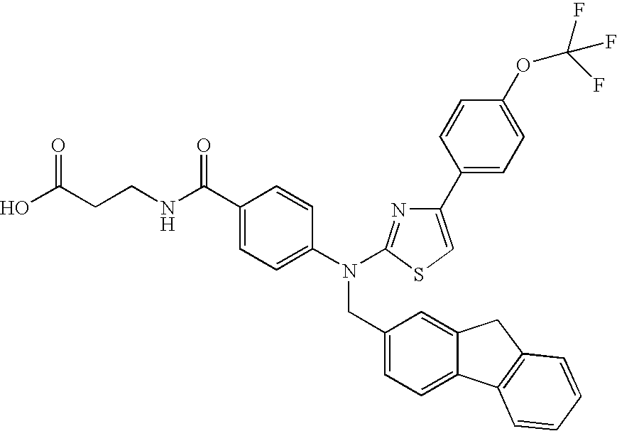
OC(CCNC(C1=CC=C(N(CC2=CC=C3C(=C2)CC2=C3C=CC=C2)C2=NC(C3=CC=C(OC(F)(F)F)C=C3)=CS2)C=C1)=O)=O
